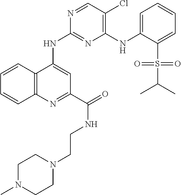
C12=C(N=C(C(=O)NCCN3CCN(C)CC3)C=C1NC1=NC(NC3=CC=CC=C3S(C(C)C)(=O)=O)=C(Cl)C=N1)C=CC=C2
